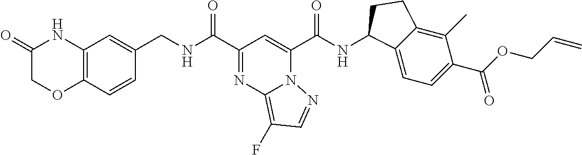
N12C(C(NC3C4=CC=C(C(OCC=C)=O)C(C)=C4CC3)=O)=CC(C(NCC3=CC4=C(C=C3)OCC(=O)N4)=O)=NC1=C(F)C=N2
